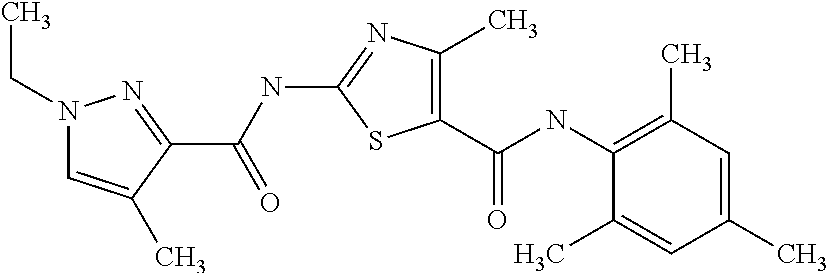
C1(C(NC2=C(C)C=C(C)C=C2C)=O)=C(C)N=C(NC(C2=NN(CC)C=C2C)=O)S1
